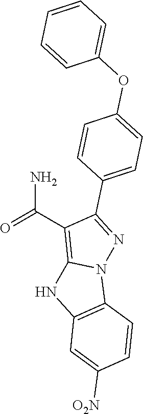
NC(=O)C1=C2N(N=C1C1=CC=C(OC3=CC=CC=C3)C=C1)C1=C(N2)C=C([O2N])C=C1
